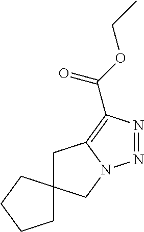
N1=NC(C(OCC)=O)=C2N1CC1(C2)CCCC1
